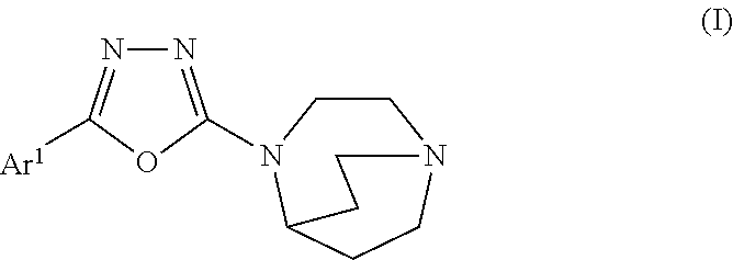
N1=C(N2CCN3CCC2CC3)OC([Ar1])=N1
